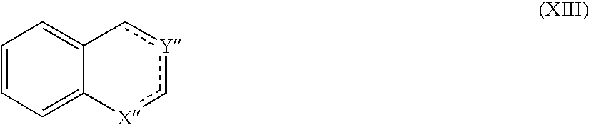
C1=CC=C2C(=C1)c[Y]c[X]2
